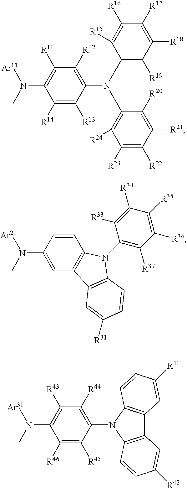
N(C1=C([R11])C([R12])=C(N(C2=C([R24])C([R23])=C([R22])C([R21])=C2[R20])C2=C([R19])C([R18])=C([R17])C([R16])=C2[R15])C([R13])=C1[R14])(C)[Ar11].N(C1=CC2=C(C=C1)N(C1=C([R37])C([R36])=C([R35])C([R34])=C1[R33])C1=C2C=C([R31])C=C1)(C)[Ar21].N(C1=C([R43])C([R44])=C(N2C3=C(C4=C2C=CC([R42])=C4)C=C([R41])C=C3)C([R45])=C1[R46])(C)[Ar31]
